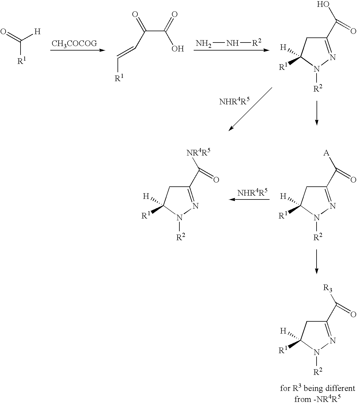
O=C([H])[R1].[R1]C=CC(C(O)=O)=O.NN[R2].C1(C(O)=O)=NN([R2])C([R1])([H])C1.C1(C([A])=O)=NN([R2])C([R1])([H])C1.C1(C([NR4R5])=O)=NN([R2])C([R1])([H])C1.C1(C([R3])=O)=NN([R2])C([R1])([H])C1
